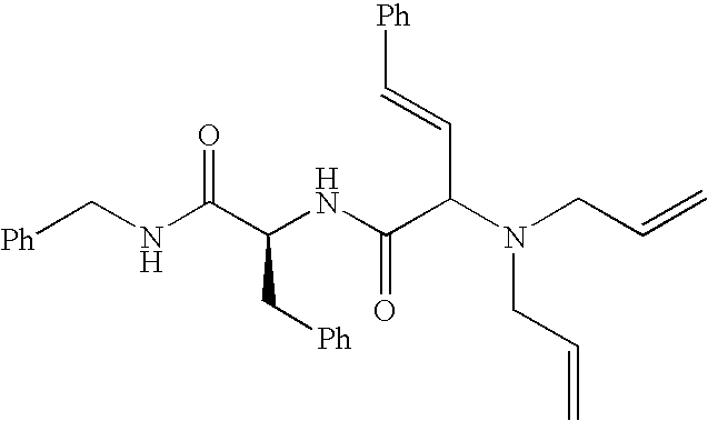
[Ph]CC(C(NC[Ph])=O)NC(C(C=C[Ph])N(CC=C)CC=C)=O
